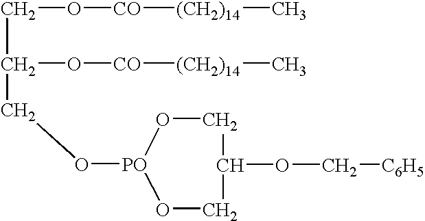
C(O[CO][(CH2)14]C)C(O[CO][(CH2)14]C)CO[PO]1OCC(OC[C6H5])CO1
